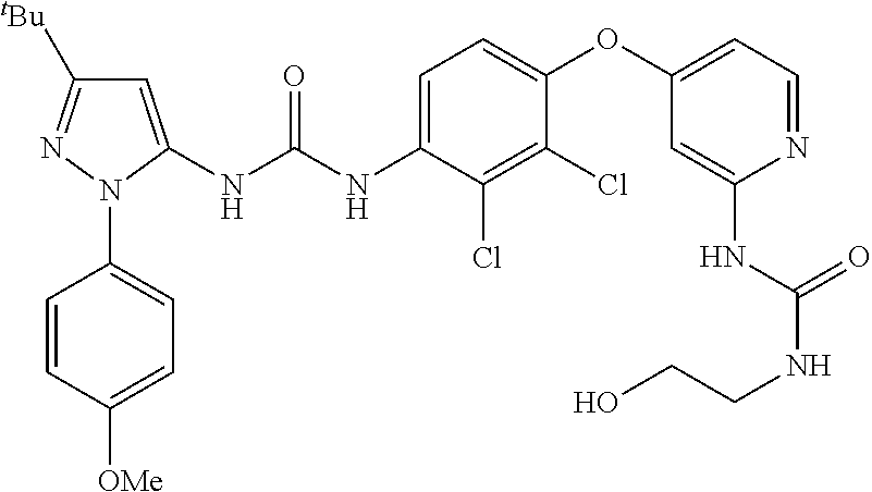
C1=C(NC(NC2=CC=C(OC3=CC=NC(NC(NCCO)=O)=C3)C(Cl)=C2Cl)=O)N(C2=CC=C([OMe])C=C2)N=C1[tBu]
